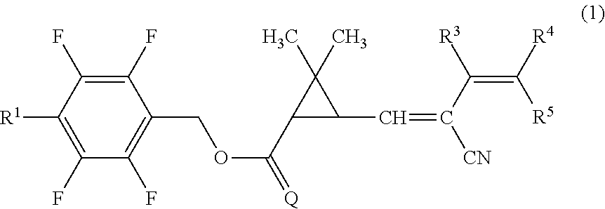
C1(F)=C(F)C([R1])=C(F)C(F)=C1COC(=[Q])C1C(C=C([CN])C([R3])=C([R4])[R5])C1(C)C
